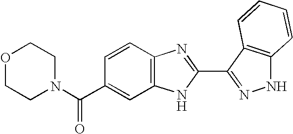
C1=CC2=C(C=C1C(=O)N1CCOCC1)NC(C1=NNC3=C1C=CC=C3)=N2
